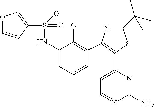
S(=O)(=O)(NC1=CC=CC(C2=C(C3=CC=NC(N)=N3)SC(C(C)(C)C)=N2)=C1Cl)C1=COC=C1
